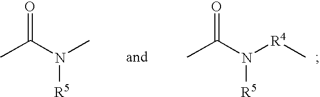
CC(N(C)[R5])=O.CC(N([R4]C)[R5])=O
